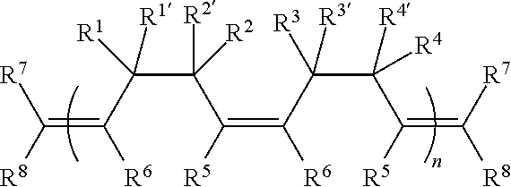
C(=C(C(C(C(=C([R7])[R8])[R5])([R4])[R4])([R3])[R3])[R6])(C(C(C(=C([R7])[R8])[R6])([R1])[R1])([R2])[R2])[R5]
